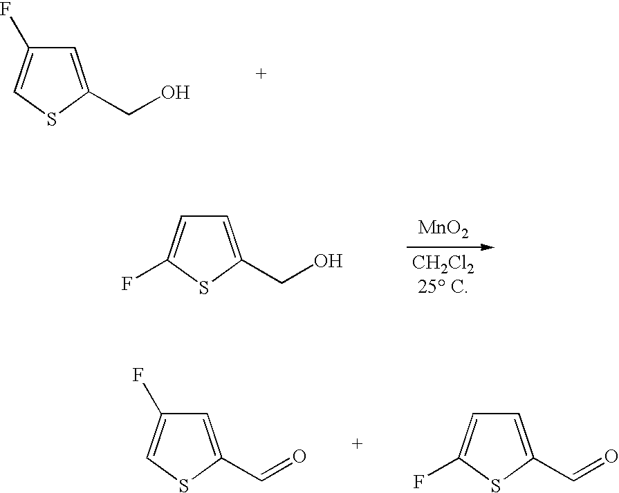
C1=C(CO)SC=C1F.C1=C(CO)SC(F)=C1.[MnO2].C1=C(C=O)SC=C1F.C1=C(C=O)SC(F)=C1
